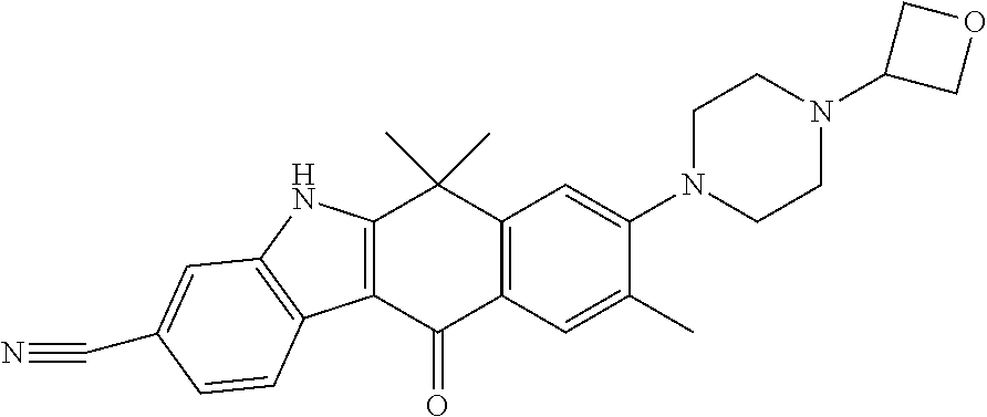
C12=C(C(=O)C3=C(C1(C)C)C=C(N1CCN(C4COC4)CC1)C(C)=C3)C1=C(N2)C=C(C#N)C=C1
